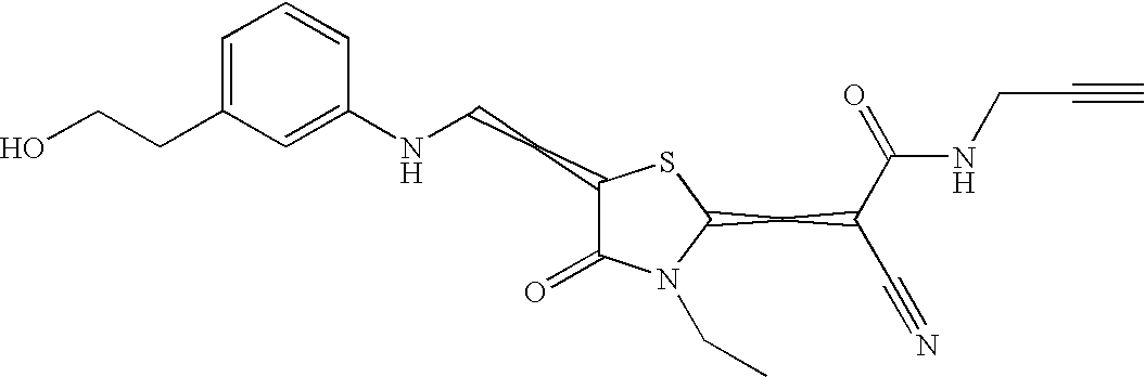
C1=C(CCO)C=C(NCCC2C(=O)N(CC)C(CC(C#N)C(=O)NCC#C)S2)C=C1
